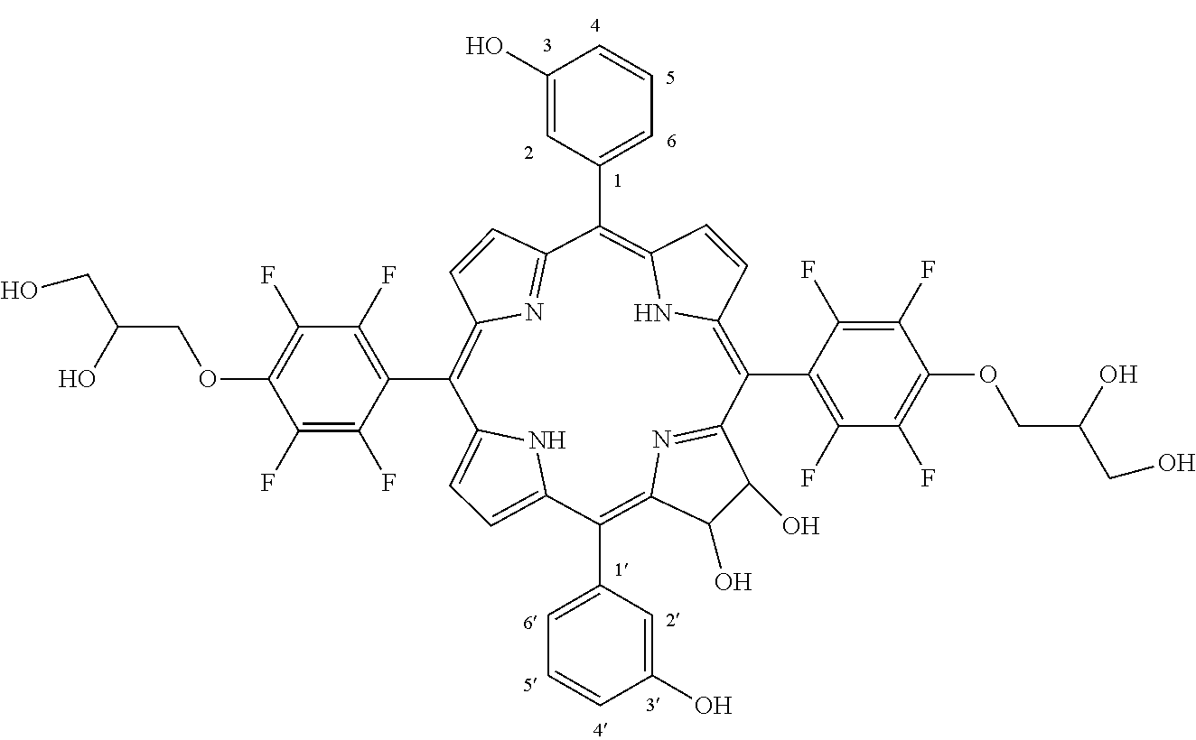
C1=C2NC(=C1)C(C1=CC=CC(O)=C1)=C1C(O)C(O)C(=N1)C(C1=C(F)C(F)=C(OCC(CO)O)C(F)=C1F)=C1C=CC(=C(C3=CC=CC(O)=C3)C3=NC(=C2C2=C(F)C(F)=C(OCC(O)CO)C(F)=C2F)C=C3)N1
